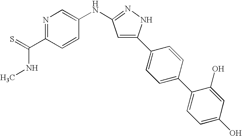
N1=C(C(NC)=S)C=CC(NC2=NNC(C3=CC=C(C4=CC=C(O)C=C4O)C=C3)=C2)=C1
